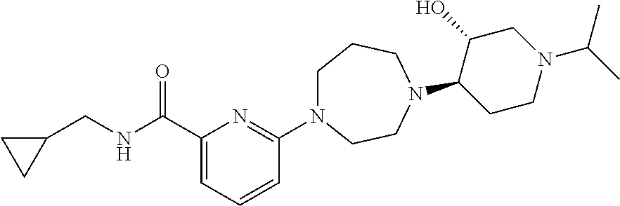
C1(C(NCC2CC2)=O)=CC=CC(N2CCCN(C3C(O)CN(C(C)C)CC3)CC2)=N1
